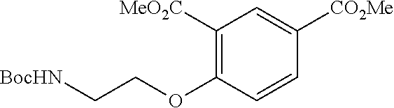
C1(OCC[BocHN])=C([MeO2C])C=C([CO2Me])C=C1
